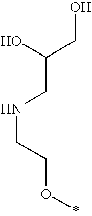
N(CCO*)CC(CO)O
